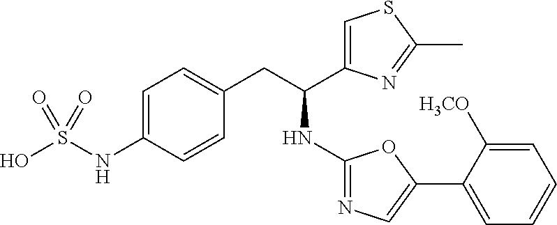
S(O)(NC1=CC=C(CC(C2=CSC(C)=N2)NC2=NC=C(C3=CC=CC=C3[H3CO])O2)C=C1)(=O)=O
